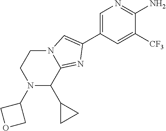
C1=C(C2=CN3C(=N2)C(C2CC2)N(C2COC2)CC3)C=C([CF3])C(N)=N1
